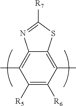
C12=C(C)C([R6])=C([R5])C(C)=C1N=C([R7])S2
